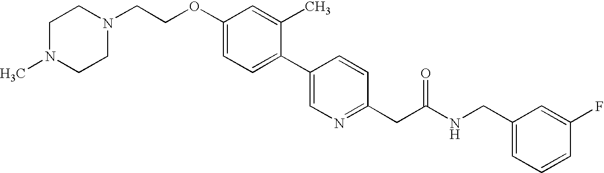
C1(OCCN2CCN(C)CC2)=CC=C(C2=CN=C(CC(NCC3=CC=CC(F)=C3)=O)C=C2)C(C)=C1
